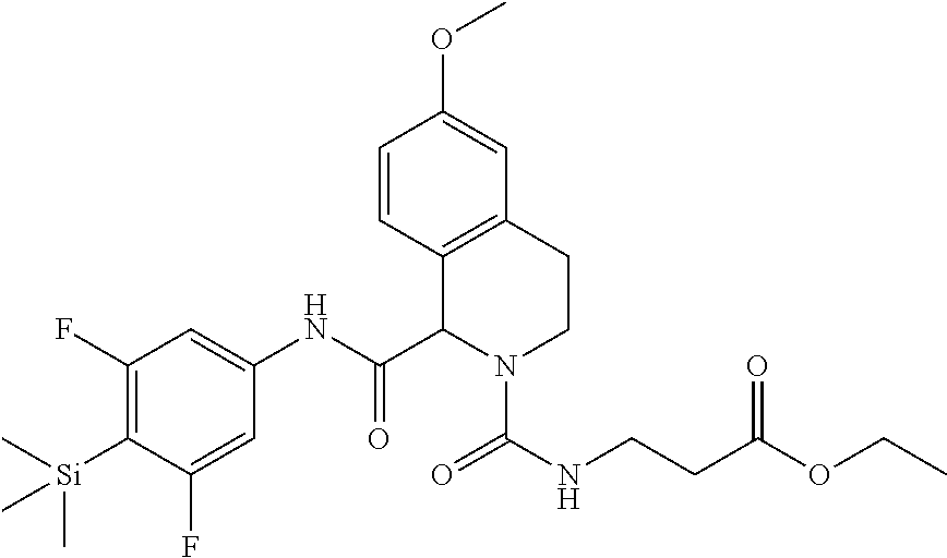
C1=CC2=C(C=C1OC)CCN(C(NCCC(OCC)=O)=O)C2C(NC1=CC(F)=C([Si](C)(C)C)C(F)=C1)=O
